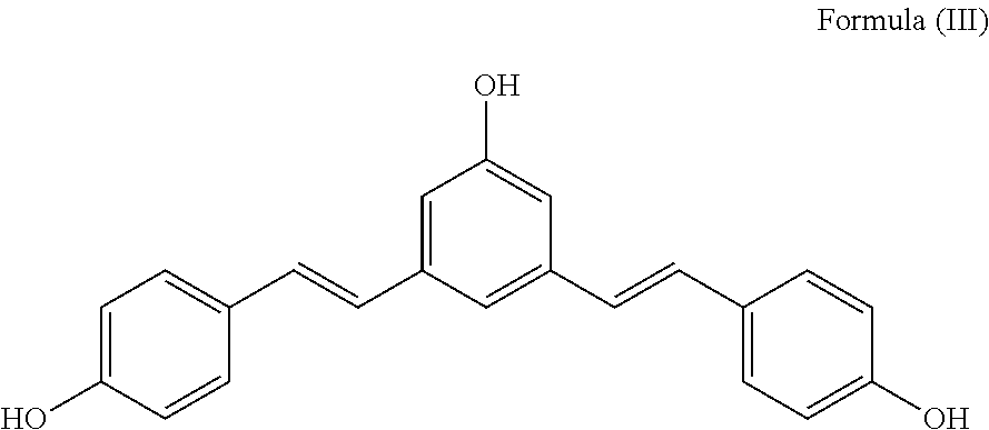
C1=C(O)C=CC(C=CC2=CC(O)=CC(C=CC3=CC=C(O)C=C3)=C2)=C1
